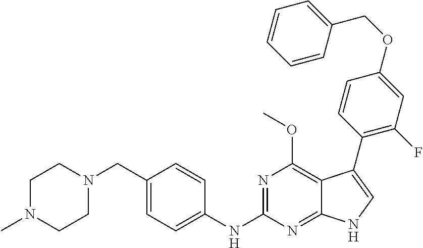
C1N(C)CCN(CC2=CC=C(NC3=NC(OC)=C4C(=N3)NC=C4C3=C(F)C=C(OCC4=CC=CC=C4)C=C3)C=C2)C1
